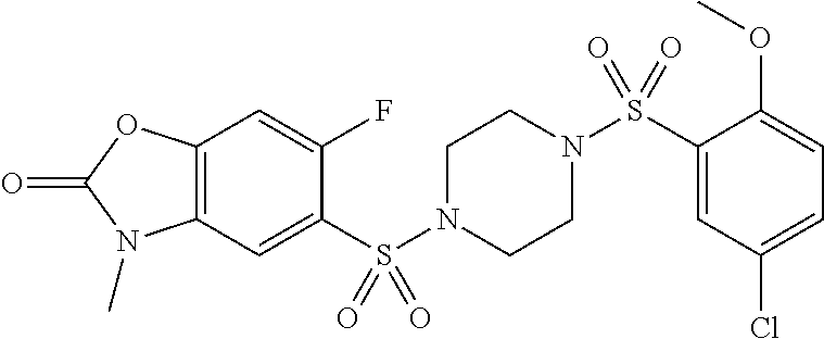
C1(F)=CC2=C(C=C1S(N1CCN(S(C3=CC(Cl)=CC=C3OC)(=O)=O)CC1)(=O)=O)N(C)C(=O)O2
